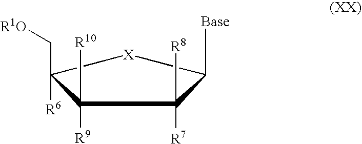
C1([R9])([R10])C(C[R1O])([R6])[X]C([Base])C1([R7])[R8]
